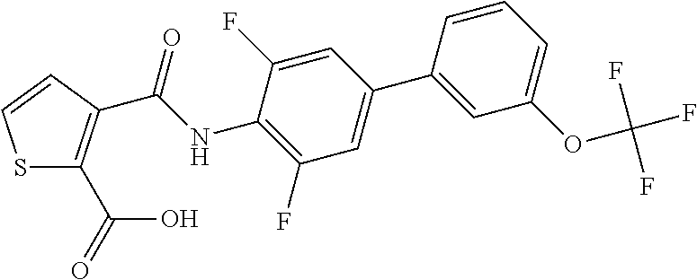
S1C(C(O)=O)=C(C(=O)NC2=C(F)C=C(C3=CC(OC(F)(F)F)=CC=C3)C=C2F)C=C1
